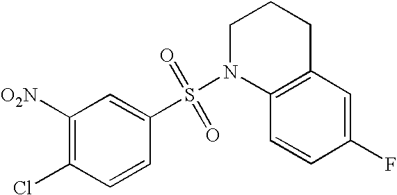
C1=CC(Cl)=C([O2N])C=C1S(=O)(=O)N1C2=C(CCC1)C=C(F)C=C2
